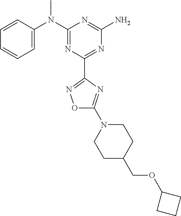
C1=CC(N(C2=NC(C3=NOC(N4CCC(COC5CCC5)CC4)=N3)=NC(N)=N2)C)=CC=C1
